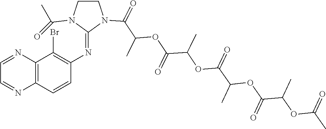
C1CN(C(C)=O)C(=NC2=C(Br)C3=C(C=C2)N=CC=N3)N1C(=O)C(C)OC(C(OC(C(C)OC(C(OC(C)=O)C)=O)=O)C)=O
